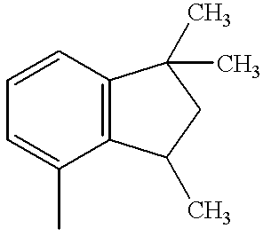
C1=CC=C(C)C2=C1C(C)(C)CC2C
